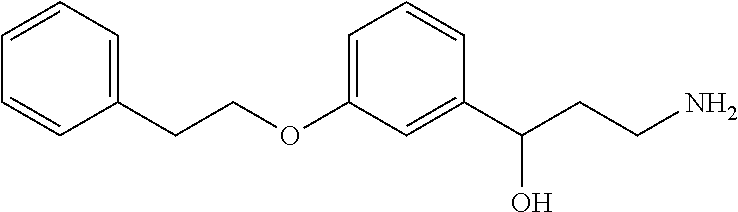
C(OC1=CC=CC(C(CCN)O)=C1)CC1=CC=CC=C1
